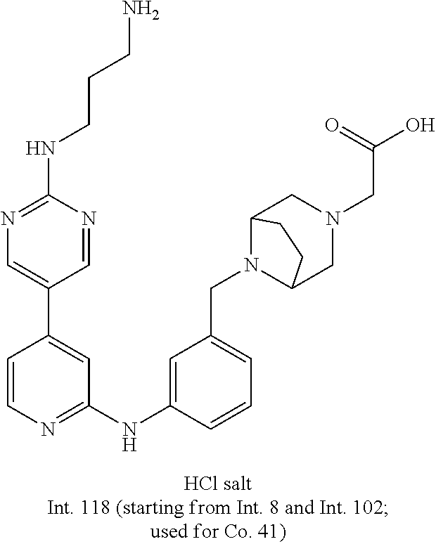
C1=CN=C(NC2=CC(CN3C4CN(CC(O)=O)CC3CC4)=CC=C2)C=C1C1=CN=C(NCCCN)N=C1
